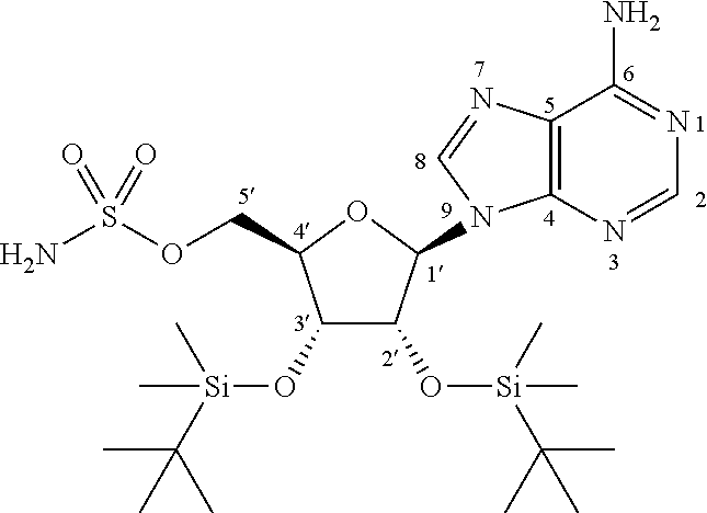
C12=C(N=CN=C1N)N(C1C(O[Si](C)(C(C)(C)C)C)C(O[Si](C(C)(C)C)(C)C)C(COS(=O)(N)=O)O1)C=N2
